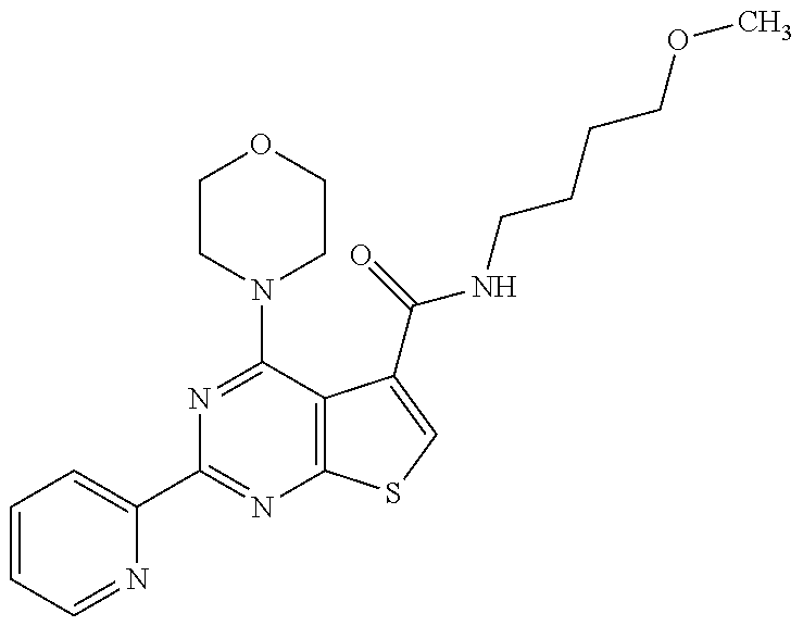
N1=C(N2CCOCC2)C2=C(N=C1C1=CC=CC=N1)SC=C2C(=O)NCCCCOC
